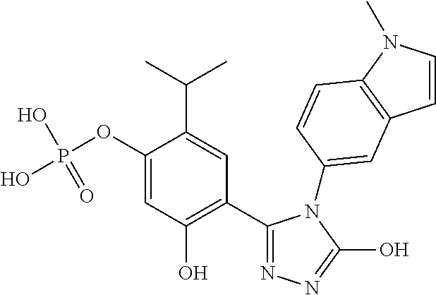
C1(C2=NN=C(O)N2C2=CC3=C(N(C)C=C3)C=C2)=C(O)C=C(OP(O)(O)=O)C(C(C)C)=C1
